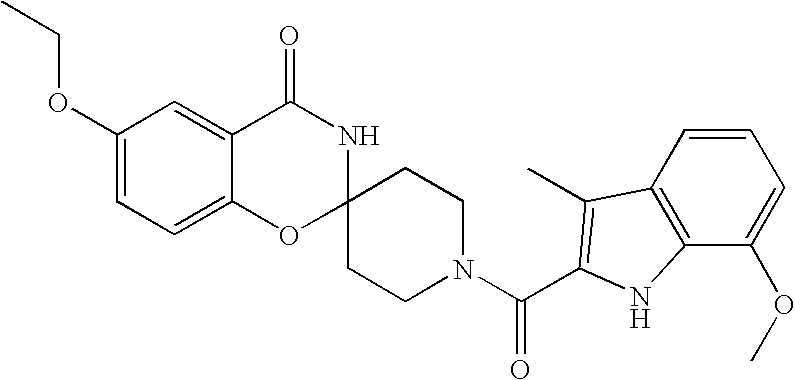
C1(OCC)=CC=C2C(=C1)C(=O)NC1(O2)CCN(C(=O)C2=C(C)C3=C(C(OC)=CC=C3)N2)CC1
